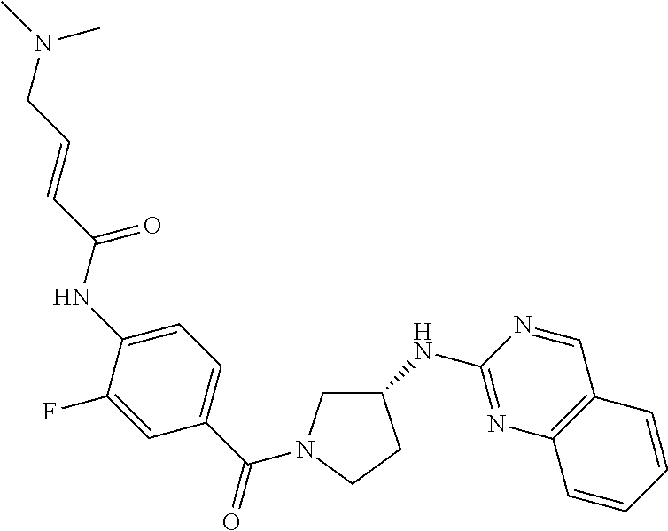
C1(NC2=NC3=C(C=N2)C=CC=C3)CN(C(C2=CC=C(NC(=O)C=CCN(C)C)C(F)=C2)=O)CC1
